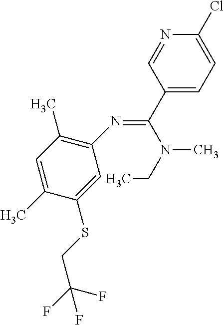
C1(N=C(C2=CC=C(Cl)N=C2)N(CC)C)=C(C)C=C(C)C(SCC(F)(F)F)=C1
